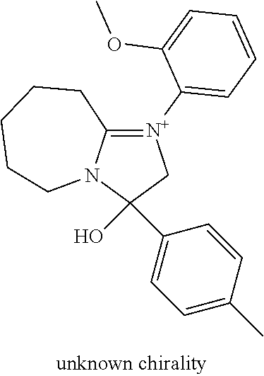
C1(O)(C2=CC=C(C)C=C2)C[N+](C2=CC=CC=C2OC)=C2N1CCCCC2
